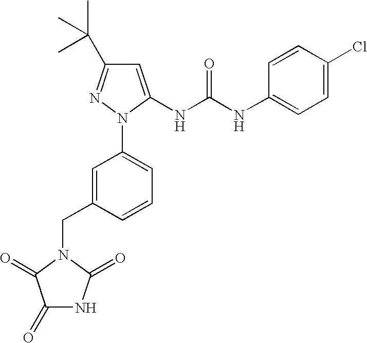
C1=C(CN2C(=O)NC(=O)C2=O)C=CC=C1N1N=C(C(C)(C)C)C=C1NC(NC1=CC=C(Cl)C=C1)=O
